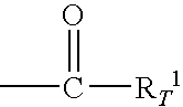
CC([RT1])=O
